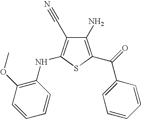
C1(N)=C(C(C2=CC=CC=C2)=O)SC(NC2=C(OC)C=CC=C2)=C1C#N
